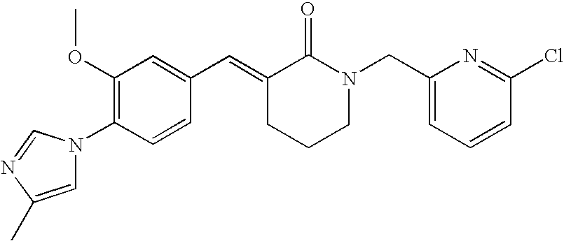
C1(OC)=C(N2C=C(C)N=C2)C=CC(C=C2CCCN(CC3=CC=CC(Cl)=N3)C2=O)=C1
